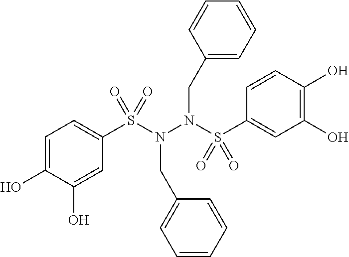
C1=C(O)C(O)=CC(S(N(N(S(C2=CC(O)=C(O)C=C2)(=O)=O)CC2=CC=CC=C2)CC2=CC=CC=C2)(=O)=O)=C1
